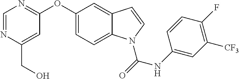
C1(OC2=NC=NC(CO)=C2)=CC=C2C(=C1)C=CN2C(NC1=CC([CF3])=C(F)C=C1)=O
